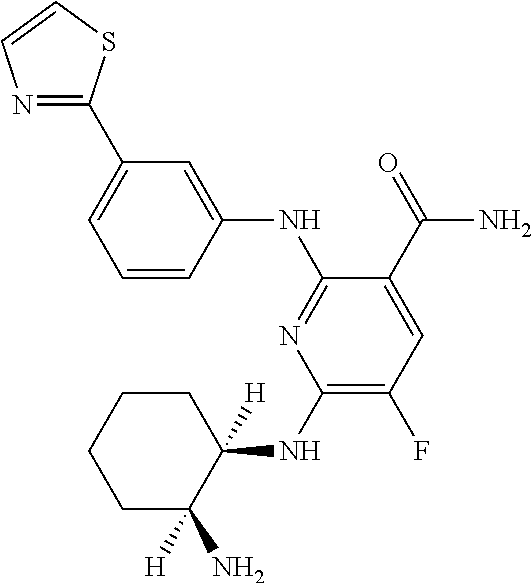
C1=CC(NC2=NC(NC3([H])CCCCC3(N)[H])=C(F)C=C2C(=O)N)=CC(C2=NC=CS2)=C1
